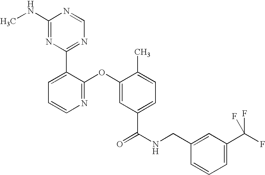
N1=C(OC2=CC(C(NCC3=CC(C(F)(F)F)=CC=C3)=O)=CC=C2C)C(C2=NC=NC(NC)=N2)=CC=C1
